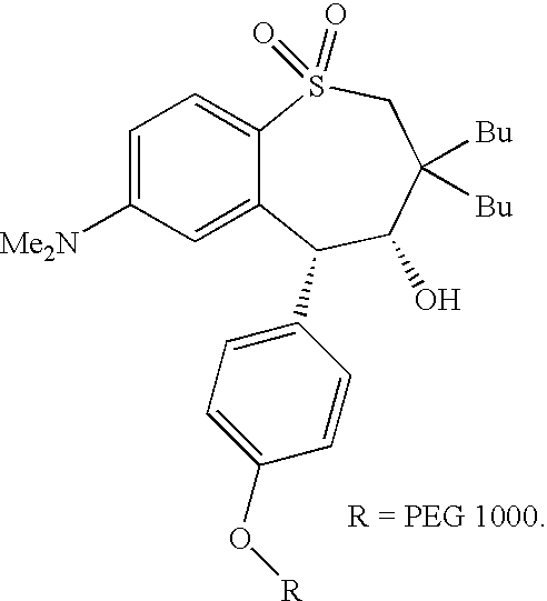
C12=CC=C([Me2N])C=C1C(C1=CC=C(O[R])C=C1)C(O)C([Bu])([Bu])CS2(=O)=O
